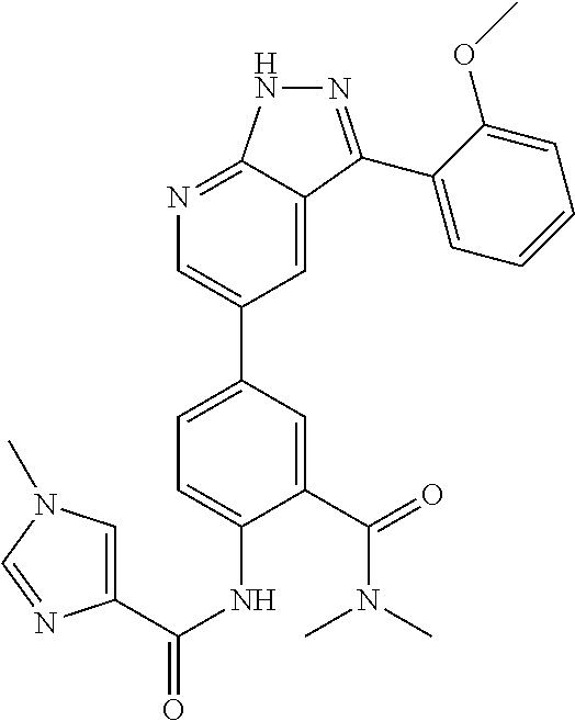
C1(C(=O)N(C)C)=CC(C2=CN=C3C(=C2)C(C2=CC=CC=C2OC)=NN3)=CC=C1NC(=O)C1=CN(C)C=N1
